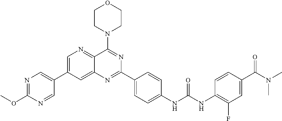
C1=C(C2=CN=C(OC)N=C2)C=C2C(=N1)C(N1CCOCC1)=NC(C1=CC=C(NC(NC3=C(F)C=C(C(N(C)C)=O)C=C3)=O)C=C1)=N2
